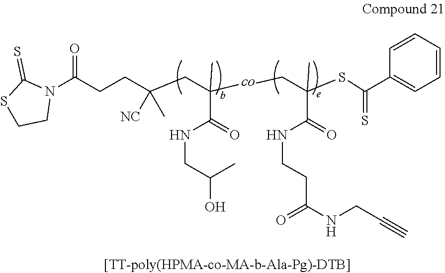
N1(C(CCC(CC([co]CC(SC(C2=CC=CC=C2)=S)(C)C(=O)NCCC(NCC#C)=O)(C)C(=O)NCC(C)O)(C)[NC])=O)C(=S)SCC1
